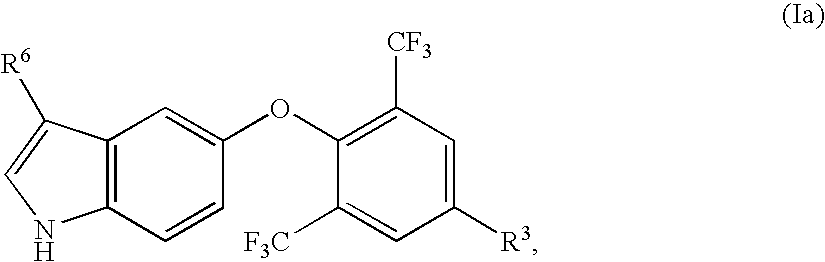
C12=C(C([R6])=CN1)C=C(OC1=C([CF3])C=C([R3])C=C1[F3C])C=C2
